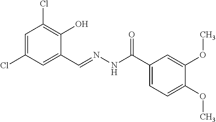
C1=C(Cl)C=C(C=NNC(C2=CC=C(OC)C(OC)=C2)=O)C(O)=C1Cl
